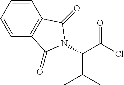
C1=CC2=C(C=C1)C(=O)N(C(C(Cl)=O)C(C)C)C2=O
